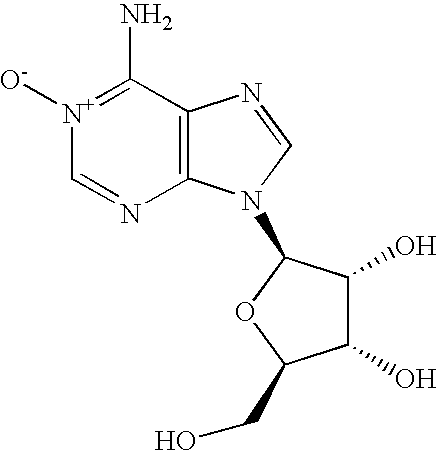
[N+]1([O-])=C(N)C2=C(N=C1)N(C1C(O)C(O)C(CO)O1)C=N2
